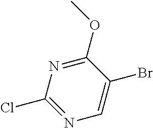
C1(OC)=NC(Cl)=NC=C1Br
